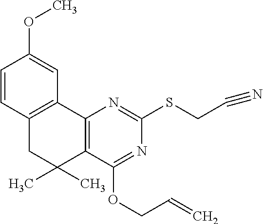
C1=CC2=C(C=C1OC)C1=C(C(C)(C)C2)C(OCC=C)=NC(SCC#N)=N1
